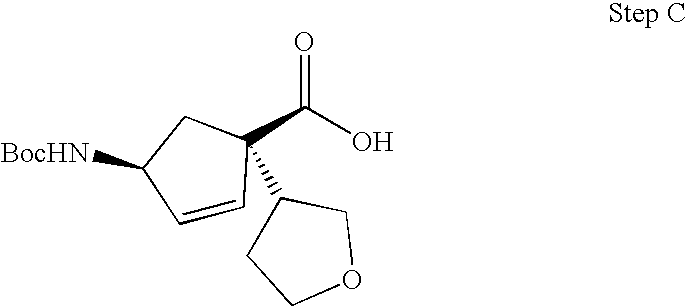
C1=CC(C(O)=O)(C2CCOC2)CC1[BocHN]
